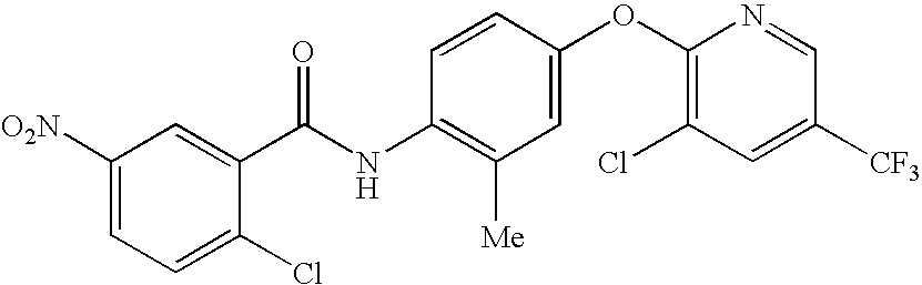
C1([O2N])=CC=C(Cl)C(C(NC2=C([Me])C=C(OC3=C(Cl)C=C([CF3])C=N3)C=C2)=O)=C1
